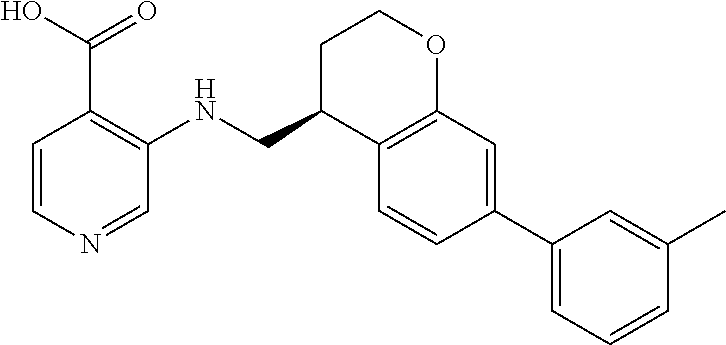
C1=CN=CC(NCC2C3=C(OCC2)C=C(C2=CC=CC(C)=C2)C=C3)=C1C(O)=O
